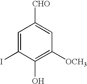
C1=C(I)C(O)=C([OCH3])C=C1[CHO]
